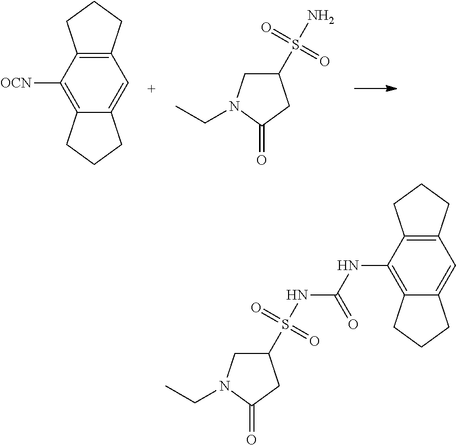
C1=C2C(=C([OCN])C3=C1CCC3)CCC2.C1(S(N)(=O)=O)CN(CC)C(=O)C1.C1(S(NC(NC2=C3C(=CC4=C2CCC4)CCC3)=O)(=O)=O)CN(CC)C(=O)C1
